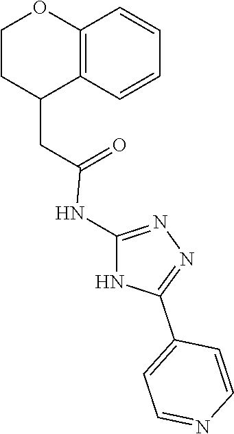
N1=C(NC(CC2CCOC3=C2C=CC=C3)=O)NC(C2=CC=NC=C2)=N1
